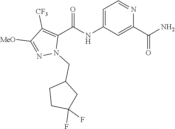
C1=C(NC(C2=C([CF3])C([MeO])=NN2CC2CCC(F)(F)C2)=O)C=C(C(N)=O)N=C1
